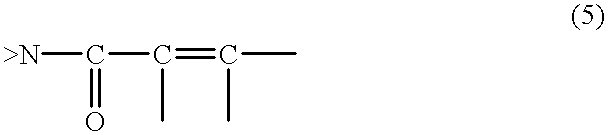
[>N]C(C(=C(C)C)C)=O
